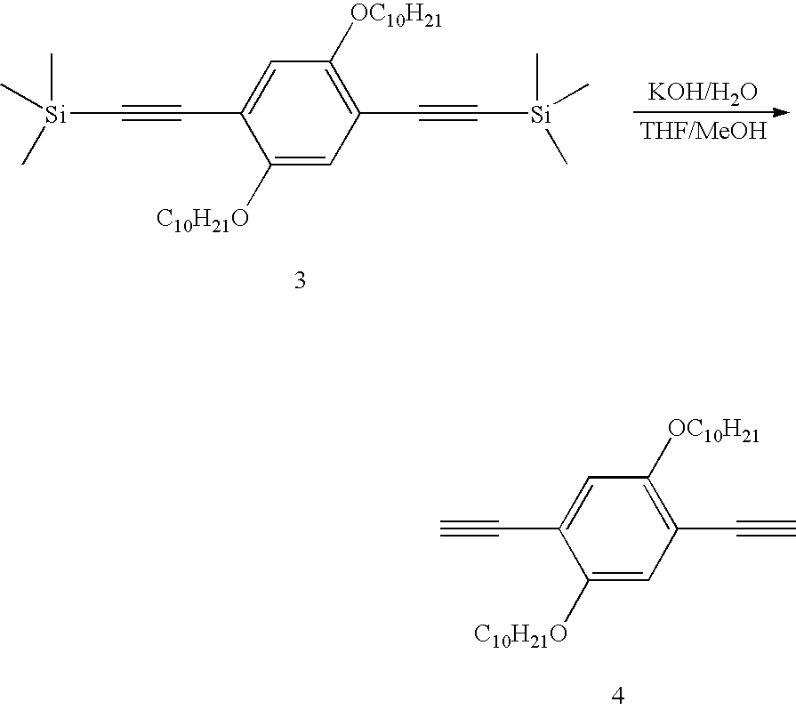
C(C1=CC([OC10H21])=C(C#C)C=C1[C10H21O])#C.C(C1=CC([OC10H21])=C(C#C[Si](C)(C)C)C=C1[C10H21O])#C[Si](C)(C)C
